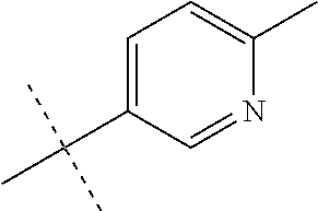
C1=C(C(C)(C)C)C=NC(C)=C1
